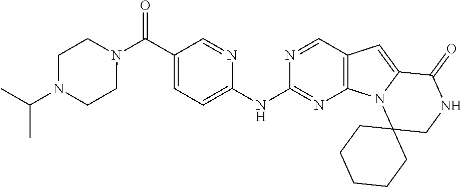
C(C1=CC=C(NC2=NC3=C(C=N2)C=C2N3C3(CNC2=O)CCCCC3)N=C1)(N1CCN(C(C)C)CC1)=O
